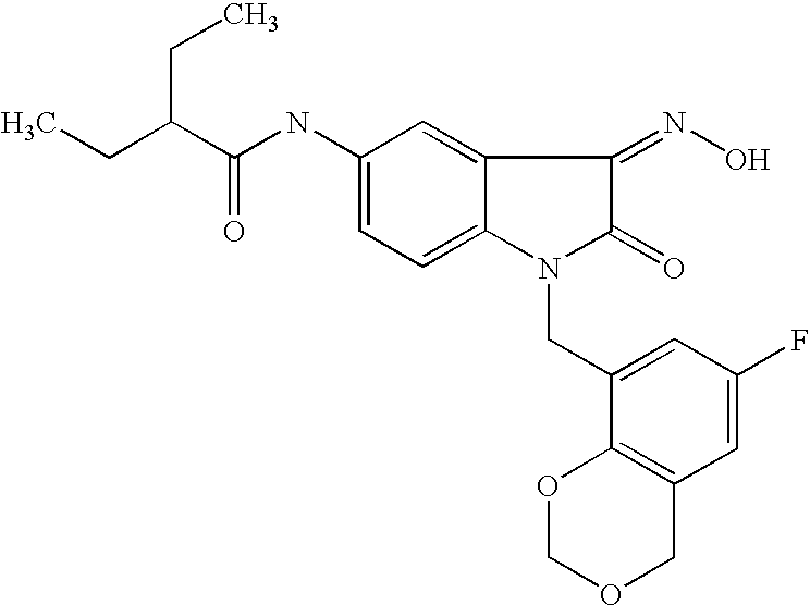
C(C(NC1=CC=C2C(=C1)C(=NO)C(=O)N2CC1=CC(F)=CC2=C1OCOC2)=O)(CC)CC
